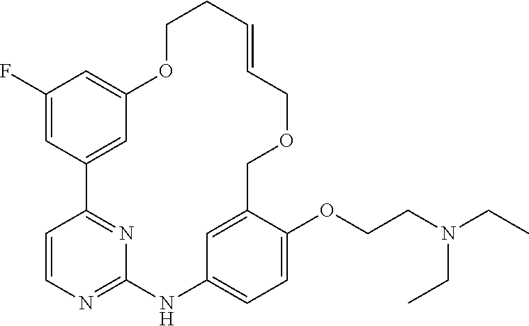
C1(F)=CC2=CC(=C1)OCCC=CCOCC1=CC(=CC=C1OCCN(CC)CC)NC1=NC=CC2=N1
